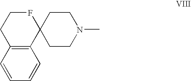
C12=C(C=CC=C1)CCFC21CCN(C)CC1
